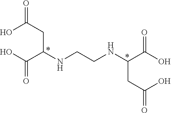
OC(C(NCCNC(C(O)=O)CC(O)=O)CC(O)=O)=O
